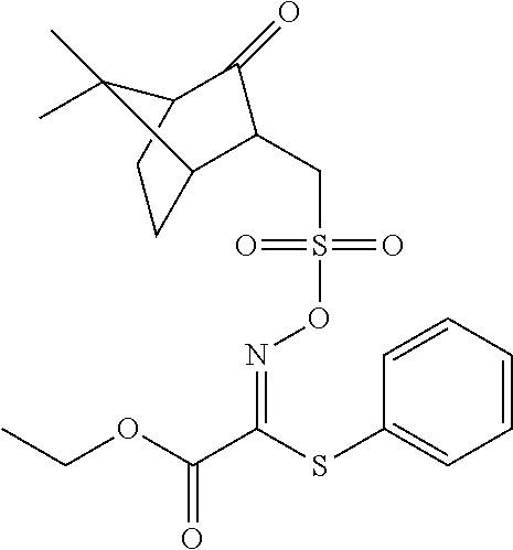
O(S(CC1C2CCC(C1=O)C2(C)C)(=O)=O)N=C(C(OCC)=O)SC1=CC=CC=C1
